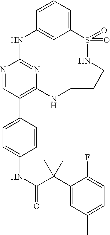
C12=CC=CC(=C1)NC1=NC(=C(C3=CC=C(NC(=O)C(C4=CC(C)=CC=C4F)(C)C)C=C3)C=N1)NCCCNS2(=O)=O
